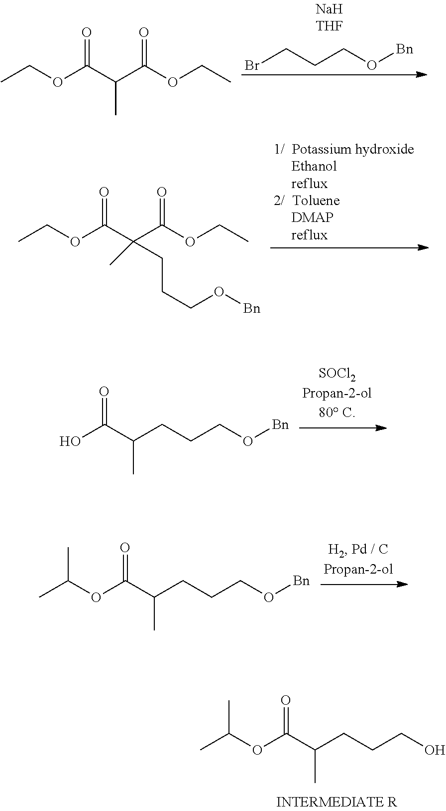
BrCCCO[Bn].CCOC(C(C(OCC)=O)C)=O.CCOC(C(C(OCC)=O)(C)CCCO[Bn])=O.OC(C(CCCO[Bn])C)=O.CC(OC(C(CCCO[Bn])C)=O)C.CC(OC(C(CCCO)C)=O)C
